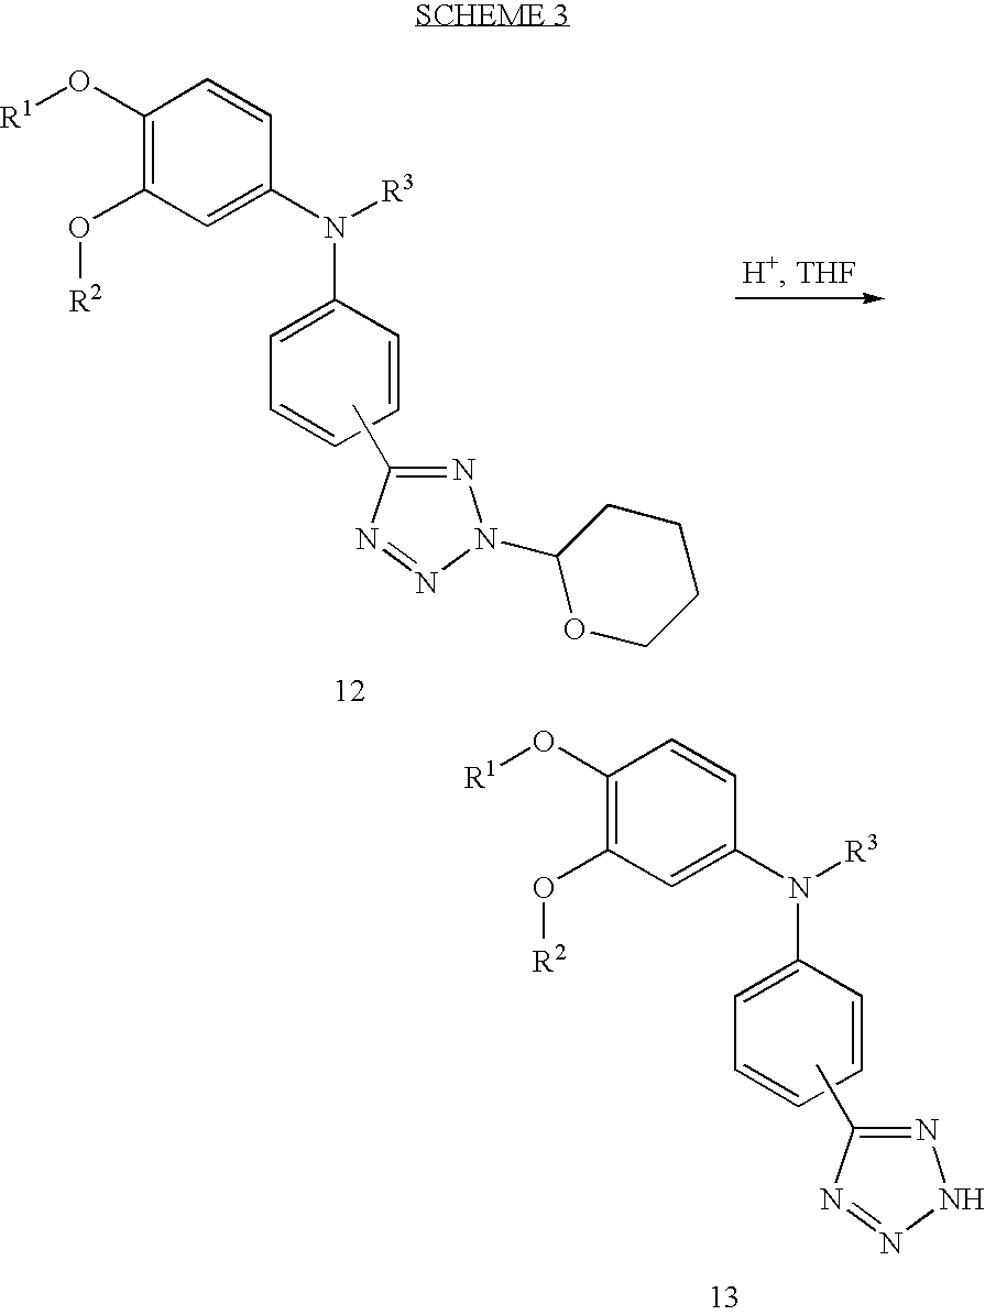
C1(O[R1])=C(O[R2])C=C(N([R3])C2=CC=CC=C2)C=C1.CC1=NN(C2OCCCC2)N=N1.C1(O[R1])=C(O[R2])C=C(N([R3])C2=CC=CC=C2)C=C1.CC1=NNN=N1
